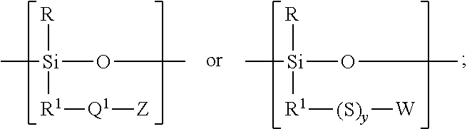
C[Si](OC)([R1][Q1][Z])[R].C[Si](OC)([R1][(S)y][W])[R]
